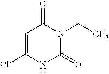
C1=C(Cl)NC(=O)N(CC)C1=O
